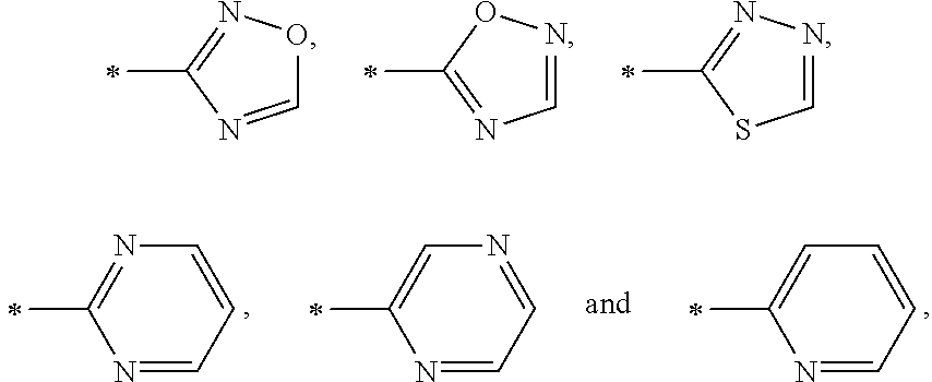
C1=NC(C)=NO1.C1=NOC(C)=N1.C1=NN=C(C)S1.C1=C(C)N=CC=C1.N1=C(C)N=CC=C1.C1=C(C)N=CC=N1
